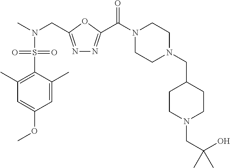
N1=C(CN(C)S(C2=C(C)C=C(OC)C=C2C)(=O)=O)OC(C(N2CCN(CC3CCN(CC(C)(O)C)CC3)CC2)=O)=N1
